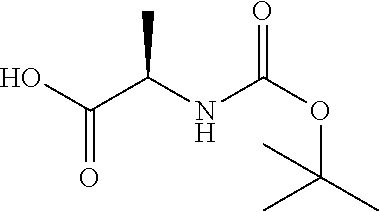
OC(C(NC(OC(C)(C)C)=O)C)=O
